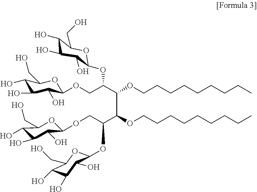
C1(O)C(O)C(O)C(OCC(C(C(C(COC2C(O)C(O)C(O)C(CO)O2)OC2C(O)C(O)C(O)C(CO)O2)OCCCCCCCCC)OCCCCCCCCC)OC2C(O)C(O)C(O)C(CO)O2)OC1CO
